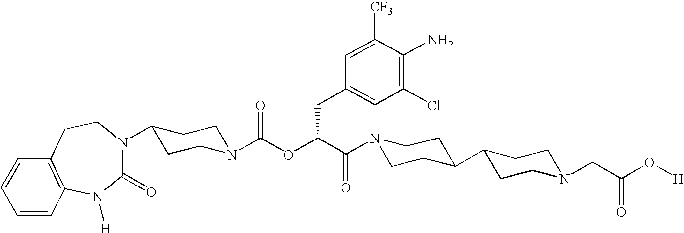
N1(C(C(CC2=CC(Cl)=C(N)C([CF3])=C2)OC(=O)N2CCC(N3C(=O)N([H])C4=C(CC3)C=CC=C4)CC2)=O)CCC(C2CCN(CC(O[H])=O)CC2)CC1
